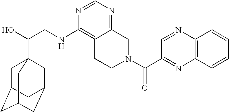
C(CNC1=C2C(=NC=N1)CN(C(C1=NC3=C(N=C1)C=CC=C3)=O)CC2)(O)C12CC3CC(CC(C1)C3)C2
